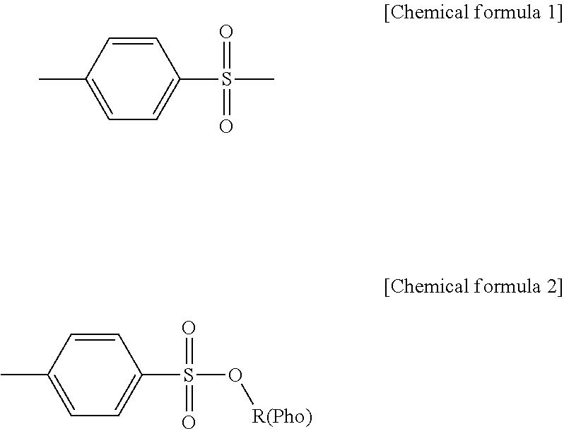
CC1=CC=C(S(C)(=O)=O)C=C1.CC1=CC=C(S(O[R(Pho)])(=O)=O)C=C1
